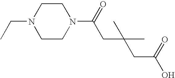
CCN1CCN(C(=O)CC(CC(O)=O)(C)C)CC1
